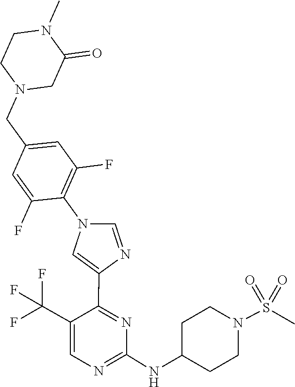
C1(NC2CCN(S(=O)(=O)C)CC2)=NC=C(C(F)(F)F)C(C2=CN(C3=C(F)C=C(CN4CC(=O)N(C)CC4)C=C3F)C=N2)=N1
